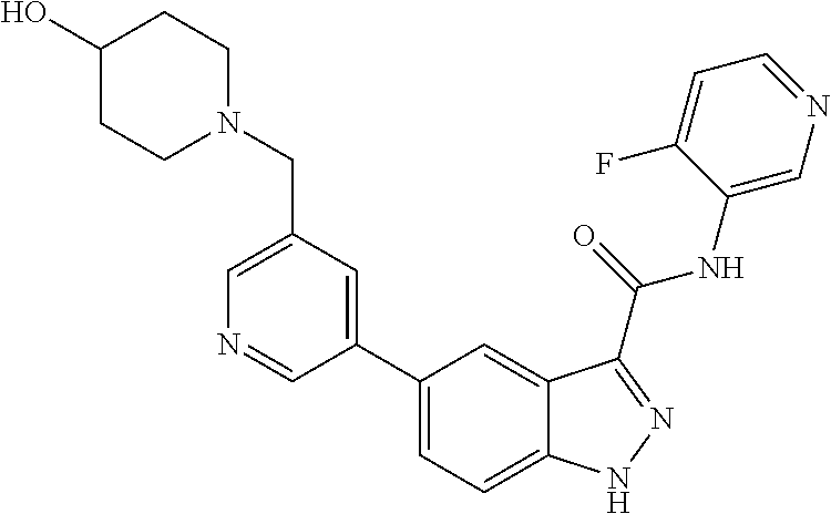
C1(CN2CCC(O)CC2)=CN=CC(C2=CC=C3C(=C2)C(C(NC2=CN=CC=C2F)=O)=NN3)=C1
